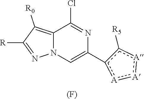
C12=C([R0])C([R])=NN1C=C(c1c([R5])[A]:[A]:[A]1)N=C2Cl.[(F)]
